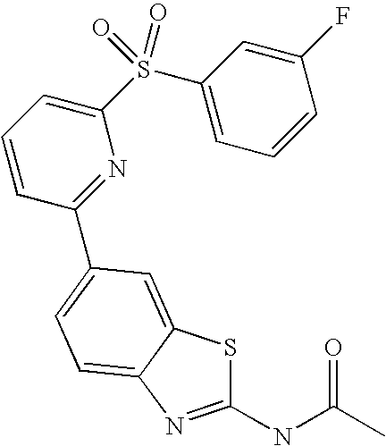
C1(NC(C)=O)=NC2=CC=C(C3=NC(S(C4=CC=CC(F)=C4)(=O)=O)=CC=C3)C=C2S1
